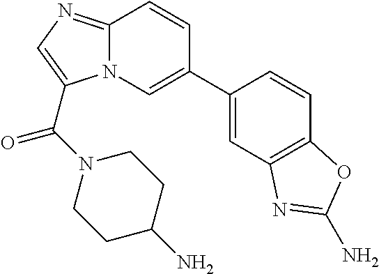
C12=NC=C(C(N3CCC(N)CC3)=O)N1C=C(C1=CC3=C(C=C1)OC(N)=N3)C=C2
